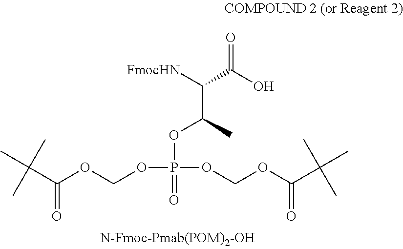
[FmocHN]C(C(O)=O)C(C)OP(=O)(OCOC(C(C)(C)C)=O)OCOC(C(C)(C)C)=O
